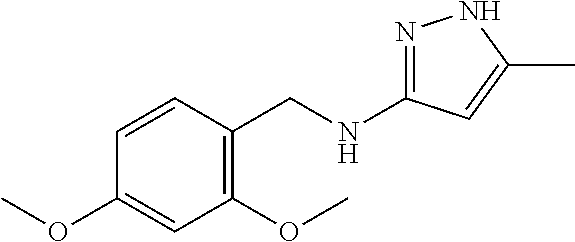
C1(OC)=C(CNC2=NNC(C)=C2)C=CC(OC)=C1
